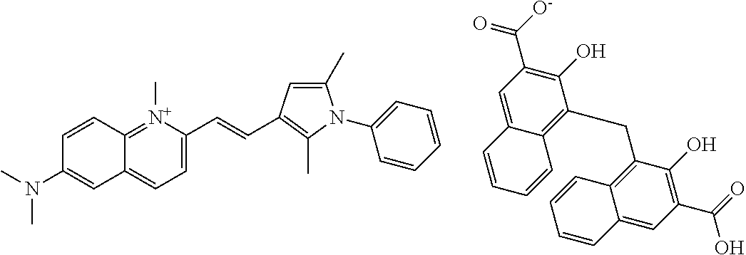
C1=C(C=CC2=C(C)N(C3=CC=CC=C3)C(C)=C2)[N+](C)=C2C(=C1)C=C(N(C)C)C=C2.C1(O)=C(C(=O)[O-])C=C2C(=C1CC1=C3C(=CC(C(O)=O)=C1O)C=CC=C3)C=CC=C2
